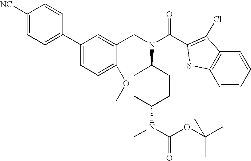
C1CC(N(C)C(OC(C)(C)C)=O)CCC1N(CC1=CC(C2=CC=C([NC])C=C2)=CC=C1OC)C(=O)C1=C(Cl)C2=C(C=CC=C2)S1
